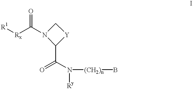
C1N(C([Rx][R1])=O)C(C(=O)N([Ry])[(CH2)n]B)[Y]1
